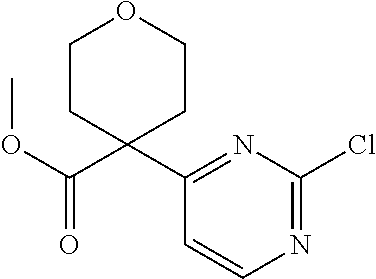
C1(C2(C(=O)OC)CCOCC2)=NC(Cl)=NC=C1
